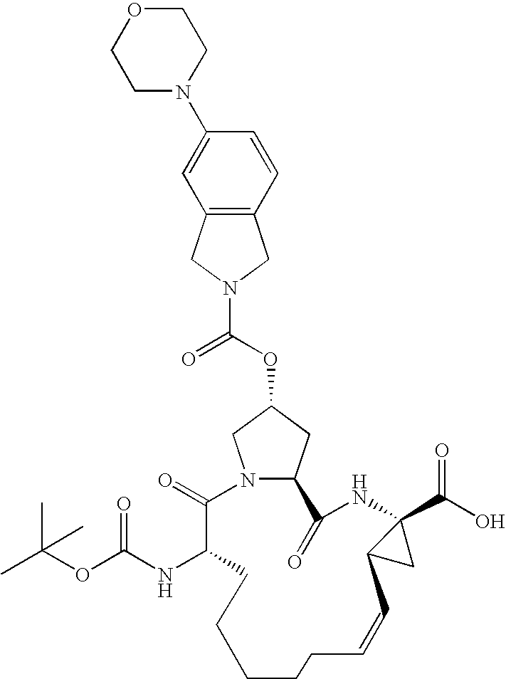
N12CC(OC(N3CC4=C(C3)C=C(N3CCOCC3)C=C4)=O)CC1C(=O)NC1(C(O)=O)C(C1)C=CCCCCCC(NC(OC(C)(C)C)=O)C2=O
